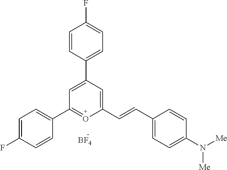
[BF4].C1=C(C2=CC=C(F)C=C2)C=C(C=CC2=CC=C(N([Me])[Me])C=C2)O=C1C1=CC=C(F)C=C1
